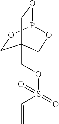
C1OP2OCC1(COS(C=C)(=O)=O)CO2
